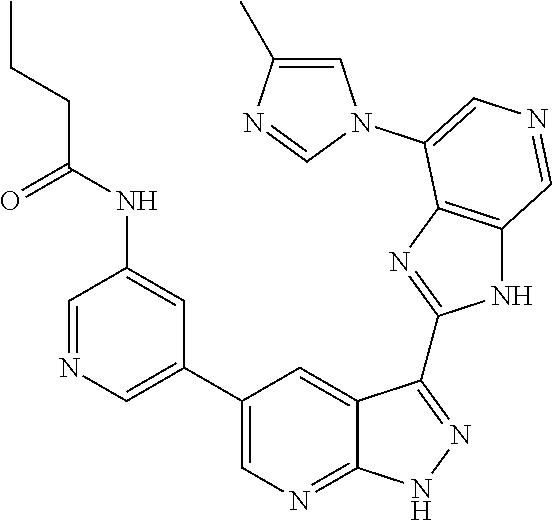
C1=NC=C(C2=CN=C3C(=C2)C(C2=NC4=C(N2)C=NC=C4N2C=C(C)N=C2)=NN3)C=C1NC(=O)CCC
